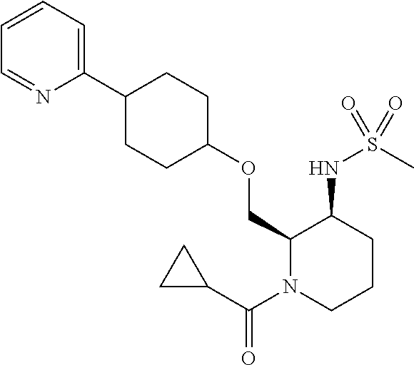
C1(OCC2N(C(C3CC3)=O)CCCC2NS(=O)(C)=O)CCC(C2=CC=CC=N2)CC1
